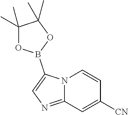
C12=NC=C(B3OC(C)(C)C(C)(C)O3)N1C=CC([CN])=C2
